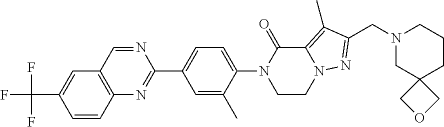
C12=C(C=CC(C(F)(F)F)=C1)N=C(C1=CC=C(N3C(=O)C4=C(C)C(CN5CC6(CCC5)COC6)=NN4CC3)C(C)=C1)N=C2
